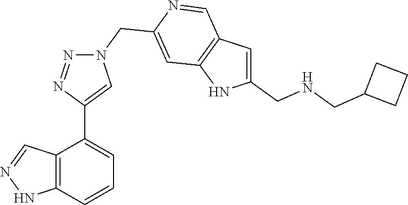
C12=C(C=CC=C1C1=CN(CC3=CC4=C(C=N3)C=C(CNCC3CCC3)N4)N=N1)NN=C2
